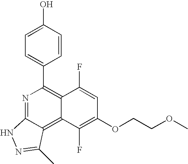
C1(C2=C3C(=C4C(=N2)NN=C4C)C(F)=C(OCCOC)C=C3F)=CC=C(O)C=C1
